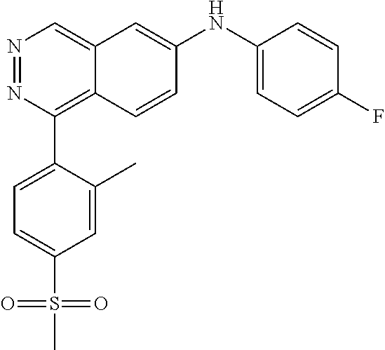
N1=NC(C2=CC=C(S(C)(=O)=O)C=C2C)=C2C(=C1)C=C(NC1=CC=C(F)C=C1)C=C2
